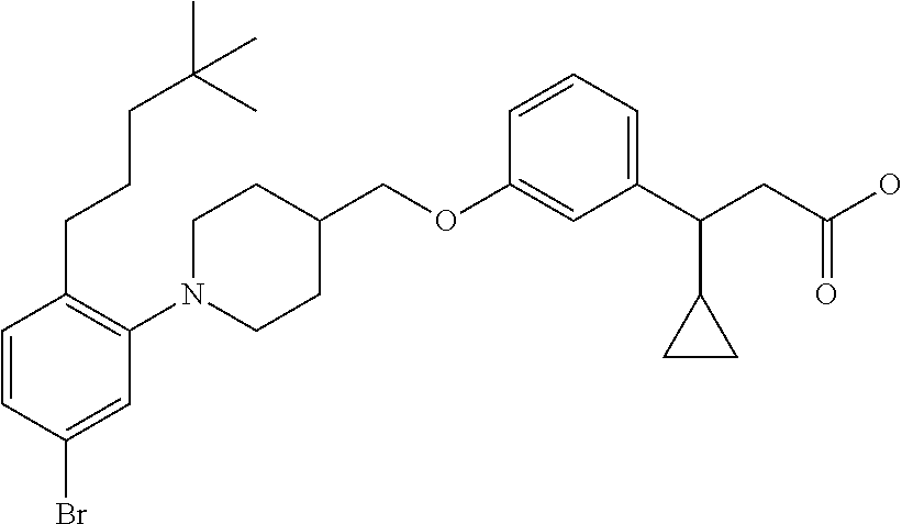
C1(OCC2CCN(C3=C(CCCC(C)(C)C)C=CC(Br)=C3)CC2)=CC(C(CC(O)=O)C2CC2)=CC=C1
